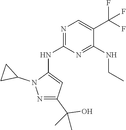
C1(N2N=C(C(O)(C)C)C=C2NC2=NC=C(C(F)(F)F)C(NCC)=N2)CC1
